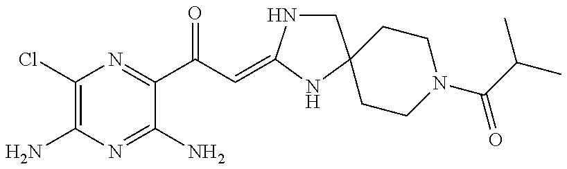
C1(Cl)=C(N)N=C(N)C(C(C=C2NCC3(N2)CCN(C(C(C)C)=O)CC3)=O)=N1
